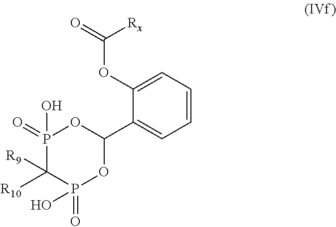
C1(C2OP(=O)(O)C([R9])([R10])P(=O)(O)O2)=CC=CC=C1OC(=O)[Rx]
